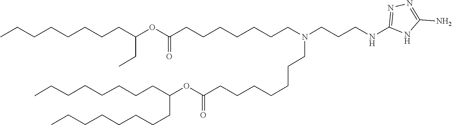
O(C(=O)CCCCCCCN(CCCNC1=NN=C(N)N1)CCCCCCCC(OC(CC)CCCCCCCC)=O)C(CCCCCCCC)CCCCCCCC
